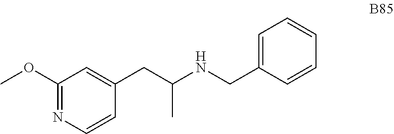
C1(OC)=NC=CC(CC(NCC2=CC=CC=C2)C)=C1
